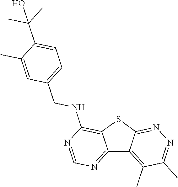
C12=NC=NC(NCC3=CC=C(C(C)(C)O)C(C)=C3)=C1SC1=NN=C(C)C(C)=C21
